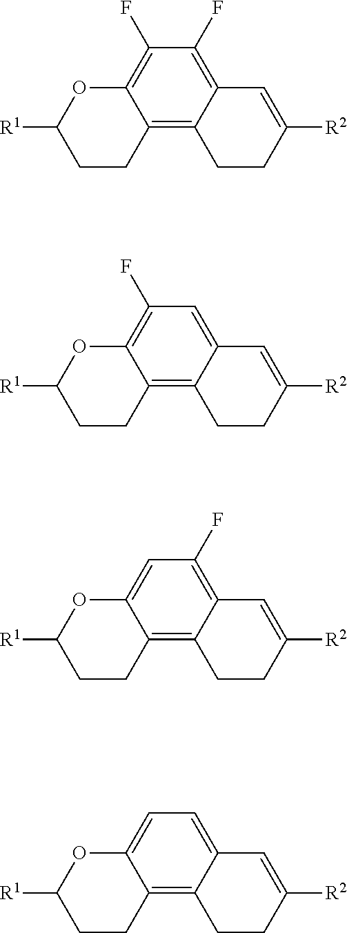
C12=C3C(=C(F)C(F)=C1OC([R1])CC2)C=C([R2])CC3.C12=C3C(=CC(F)=C1OC([R1])CC2)C=C([R2])CC3.C12=C3C(=C(F)C=C1OC([R1])CC2)C=C([R2])CC3.C12=C3C(=CC=C1OC([R1])CC2)C=C([R2])CC3
